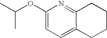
C1(OC(C)C)=CC=C2C(=N1)CCCC2
